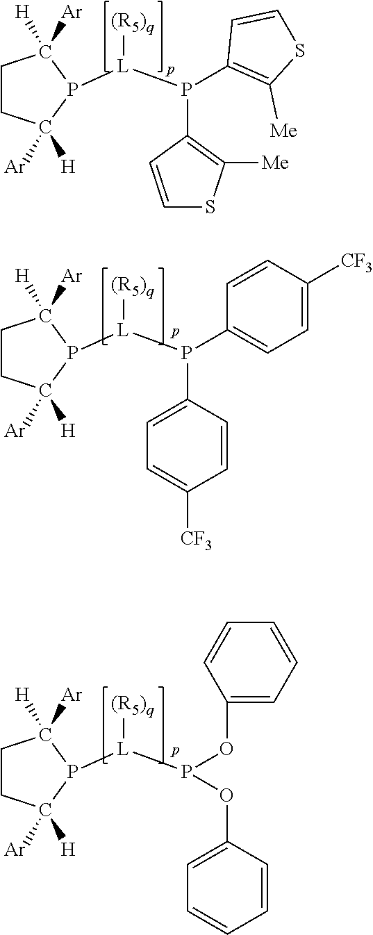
[(R5)q][L](P1C([Ar])([H])CCC1([Ar])[H])P(C1=C([Me])SC=C1)C1=C([Me])SC=C1.[(R5)q][L](P1C([Ar])([H])CCC1([Ar])[H])P(C1=CC=C([CF3])C=C1)C1=CC=C([CF3])C=C1.[(R5)q][L](P1C([Ar])([H])CCC1([Ar])[H])P(OC1=CC=CC=C1)OC1=CC=CC=C1
